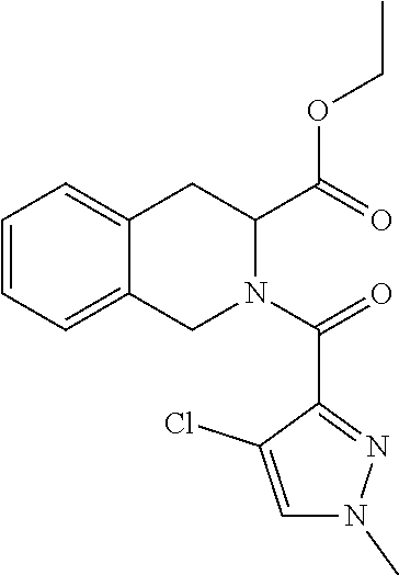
C1=CC=C2C(=C1)CC(C(OCC)=O)N(C(=O)C1=NN(C)C=C1Cl)C2
